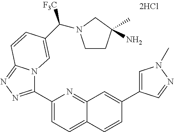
C1(C2=NN=C3N2C=C(C([F3C])N2CCC(N)(C)C2)C=C3)=CC=C2C(=N1)C=C(C1=CN(C)N=C1)C=C2
